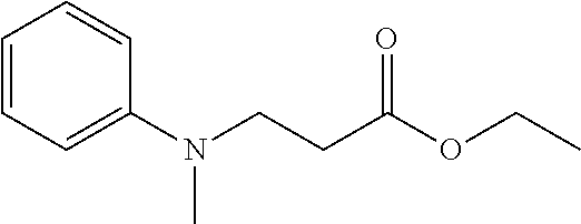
C1=CC=C(N(C)CCC(=O)OCC)C=C1
